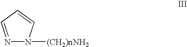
N1=CC=CN1[(CH2)nNH2]
